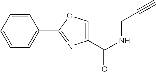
C1=CC=CC=C1C1=NC(C(NCC#C)=O)=CO1
